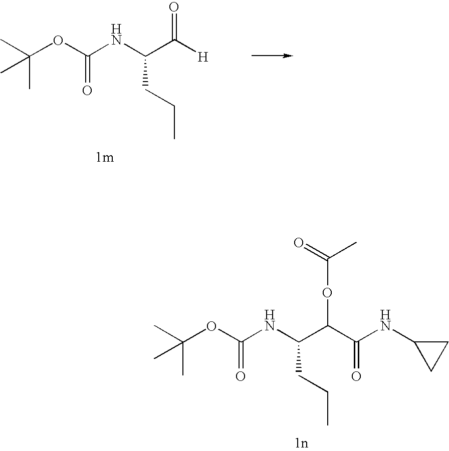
C(OC(NC(C([H])=O)CCC)=O)(C)(C)C.C(OC(NC(C(C(NC1CC1)=O)OC(=O)C)CCC)=O)(C)(C)C
